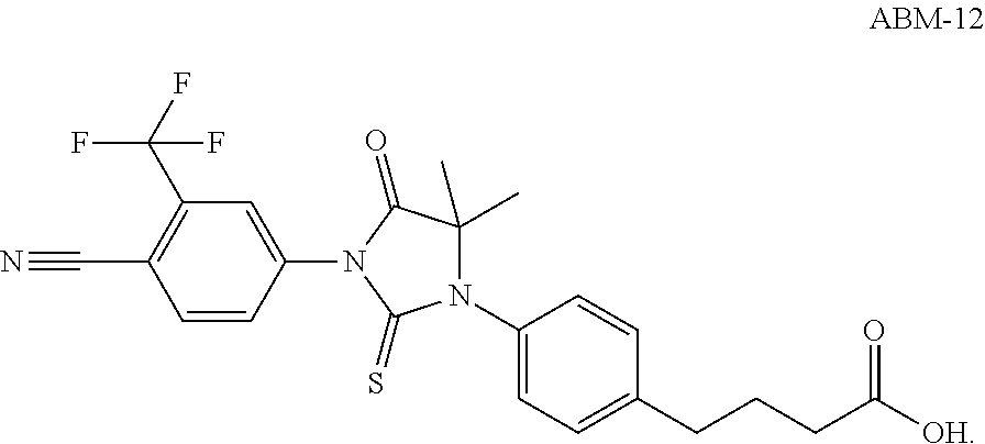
C1(N2C(C)(C)C(=O)N(C3=CC(C(F)(F)F)=C(C#N)C=C3)C2=S)=CC=C(CCCC([OH])=O)C=C1
